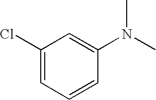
C1(Cl)=CC=CC(N(C)C)=C1
